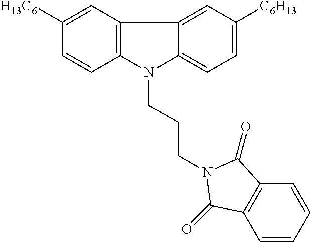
C12=CC=C([C6H13])C=C1C1=C(N2CCCN2C(=O)C3=C(C=CC=C3)C2=O)C=CC([H13C6])=C1
